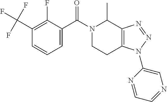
C1(C(F)(F)F)=C(F)C(C(N2CCC3=C(C2C)N=NN3C2=CN=CC=N2)=O)=CC=C1
